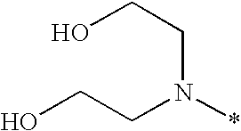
N(*)(CCO)CCO
